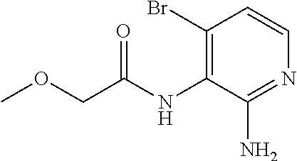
C1(Br)=C(NC(=O)COC)C(N)=NC=C1
